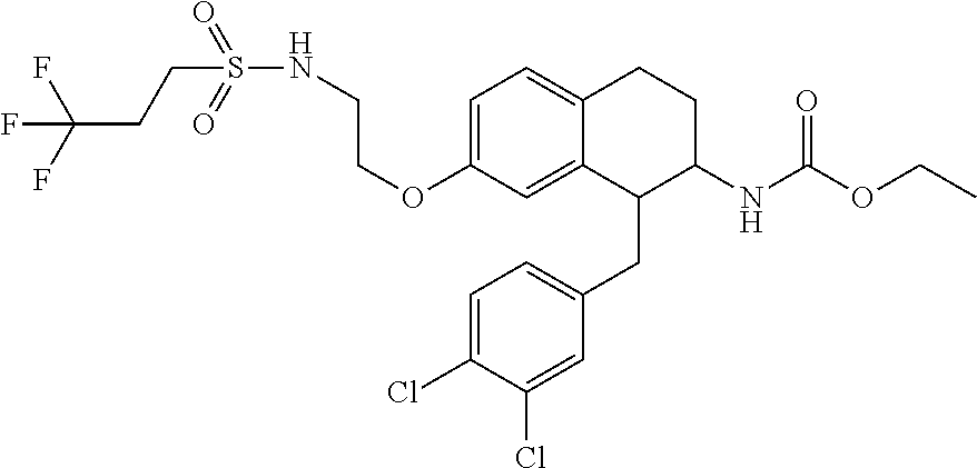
C1=C(OCCNS(=O)(=O)CCC(F)(F)F)C=C2C(=C1)CCC(NC(OCC)=O)C2CC1=CC=C(Cl)C(Cl)=C1
